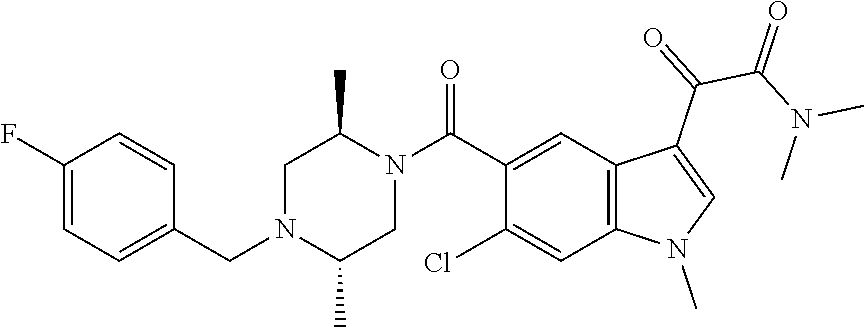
C1(F)=CC=C(CN2C(C)CN(C(C3=CC4=C(C=C3Cl)N(C)C=C4C(=O)C(N(C)C)=O)=O)C(C)C2)C=C1
